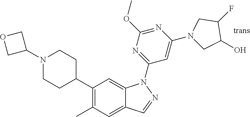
C1(C2CCN(C3COC3)CC2)=C(C)C=C2C(=C1)N(C1=NC(OC)=NC(N3CC(F)C(O)C3)=C1)N=C2
